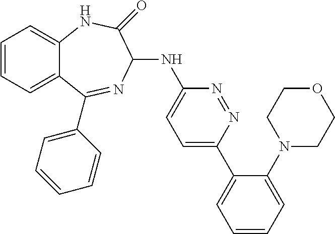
C1=CC=C2C(=C1)NC(=O)C(NC1=CC=C(C3=CC=CC=C3N3CCOCC3)N=N1)N=C2C1=CC=CC=C1
